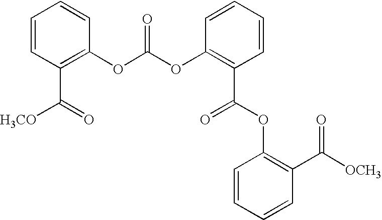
C1=CC(C(=O)[H3CO])=C(OC(OC2=C(C(OC3=C(C([OCH3])=O)C=CC=C3)=O)C=CC=C2)=O)C=C1
